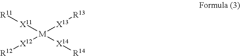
[X11]([M]([X12][R12])([X13][R13])[X14][R14])[R11]
